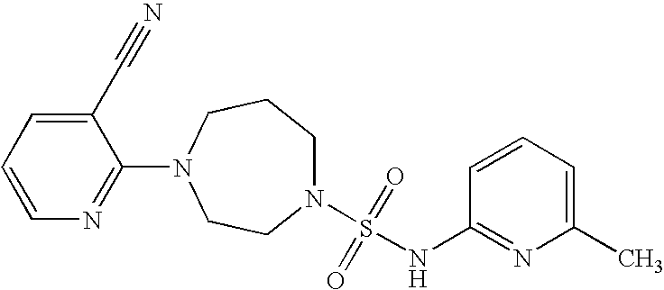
N1(S(=O)(=O)NC2=NC(C)=CC=C2)CCCN(C2=NC=CC=C2C#N)CC1
